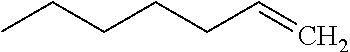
C(C=C)CCCC
